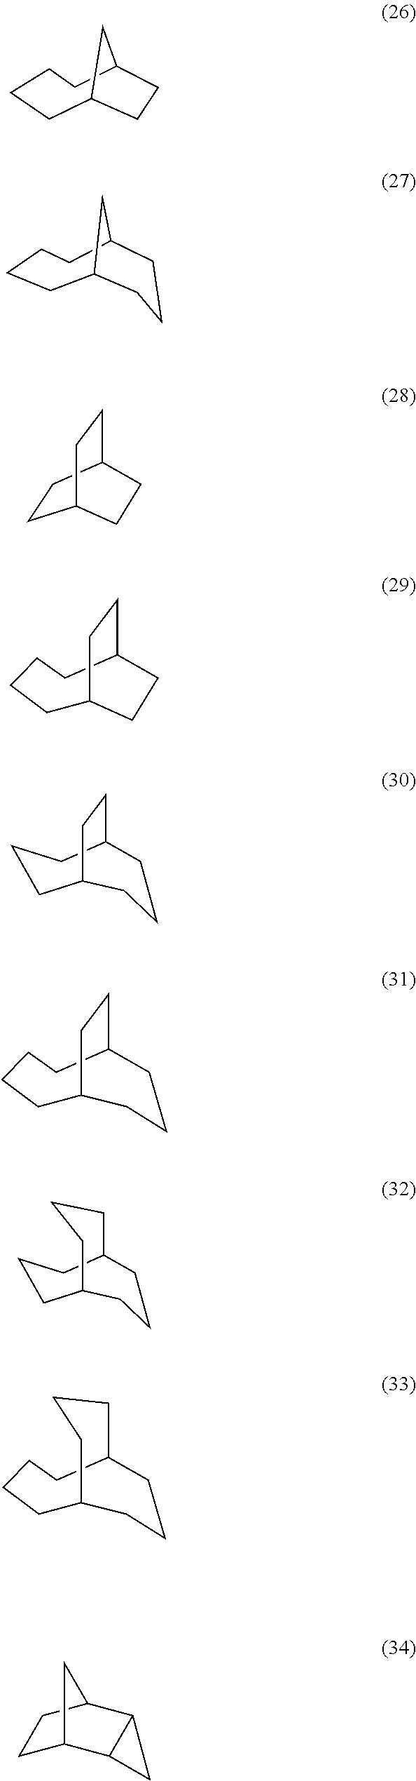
C1C2CCCC(CC1)CCC2.C12CCCCC(C1)CC2.C12CCCCC(C1)CCC2.C1CC2CCC1CC2.C1C2CCC(CCC1)CC2.C1C2CCC(CC1)CCC2.C1C2CCC(CCC1)CCC2.C1C2CCCC(CCC1)CCC2.C1C2C3C(C(C1)C2)C3
